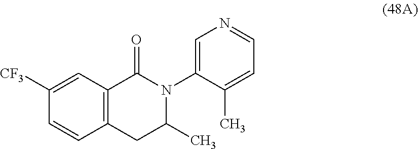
C12=C(C(=O)N(C3=CN=CC=C3C)C(C)C1)C=C([CF3])C=C2
